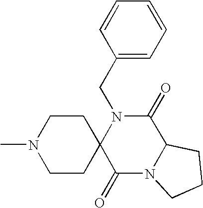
N1(C)CCC2(CC1)C(=O)N1C(C(=O)N2CC2=CC=CC=C2)CCC1
